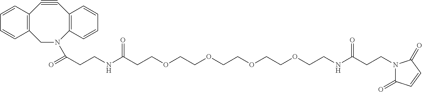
C1N(C(=O)CCNC(CCOCCOCCOCCOCCNC(CCN2C(=O)C=CC2=O)=O)=O)C2=C(C#CC3=C1C=CC=C3)C=CC=C2
